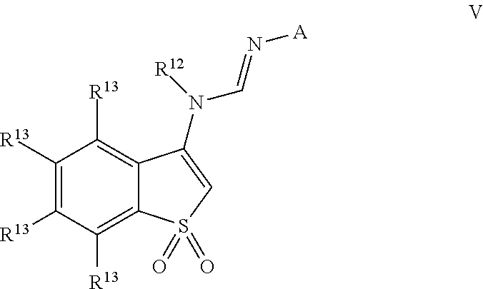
C1([R13])=C([R13])C([R13])=C2C(=C1[R13])C(N([R12])C=N[A])=CS2(=O)=O
